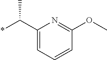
*C(C1=CC=CC(OC)=N1)C
